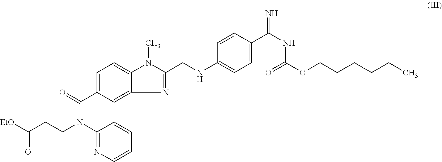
C(CCN(C1=NC=CC=C1)C(=O)C1=CC=C2C(=C1)N=C(CNC1=CC=C(C(NC(OCCCCCC)=O)=N)C=C1)N2C)([EtO])=O
